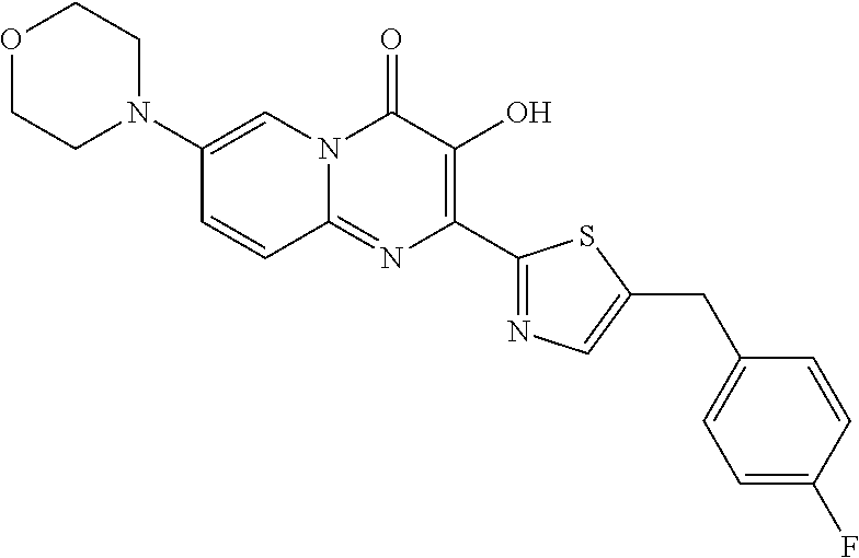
C1(N2CCOCC2)=CN2C(=NC(C3=NC=C(CC4=CC=C(F)C=C4)S3)=C(O)C2=O)C=C1
